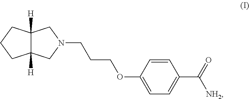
C12([H])C([H])(CCC1)CN(CCCOC1=CC=C(C(=O)[NH2])C=C1)C2
